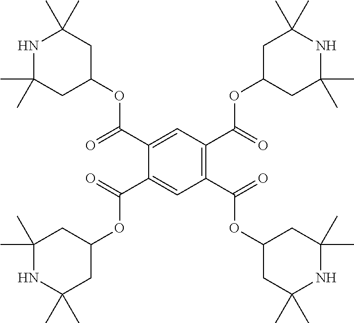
C1(C)(C)NC(C)(C)CC(OC(C2=CC(C(=O)OC3CC(C)(C)NC(C)(C)C3)=C(C(=O)OC3CC(C)(C)NC(C)(C)C3)C=C2C(=O)OC2CC(C)(C)NC(C)(C)C2)=O)C1
